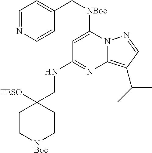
C(NC1=NC2=C(C(C)C)C=NN2C([NBoc]CC2=CC=NC=C2)=C1)C1([TESO])CC[NBoc]CC1
